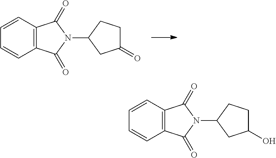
C12=C(C=CC=C1)C(=O)N(C1CCC(=O)C1)C2=O.C12=C(C=CC=C1)C(=O)N(C1CCC(O)C1)C2=O
